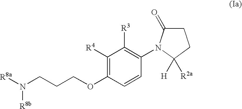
C1C(=O)N(C2=C([R3])C([R4])=C(OCCCN([R8a])[R8b])C=C2)C([H])([R2a])C1
